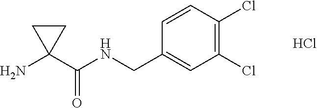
C(NCC1=CC(Cl)=C(Cl)C=C1)(=O)C1(N)CC1.Cl
